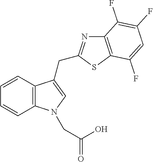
C12=C(C=CC=C1)C(CC1=NC3=C(S1)C(F)=CC(F)=C3F)=CN2CC(O)=O
